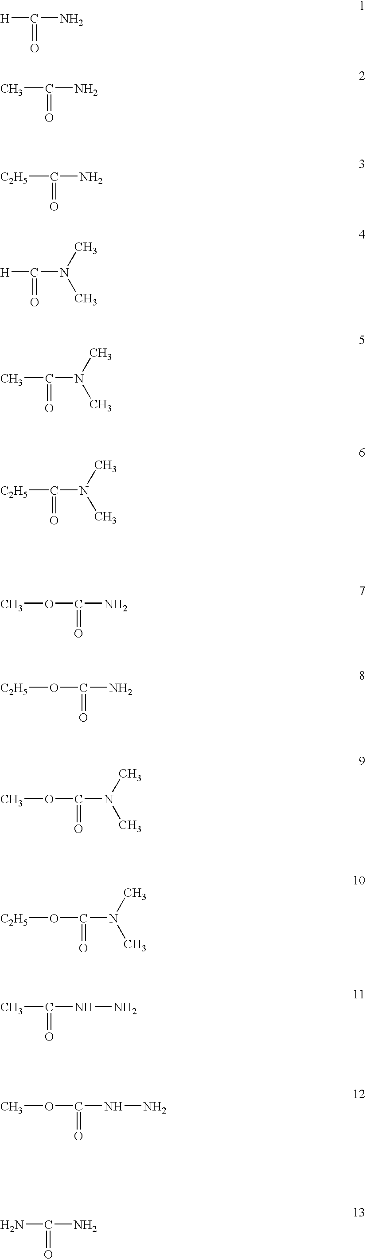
[H]C(N)=O.CC(N)=O.[C2H5]C(N)=O.[H]C(N(C)C)=O.CC(N(C)C)=O.[C2H5]C(N(C)C)=O.COC(N)=O.[C2H5]OC(N)=O.O(C(N(C)C)=O)C.O(C(N(C)C)=O)[C2H5].CC(NN)=O.COC(NN)=O.NC(N)=O
